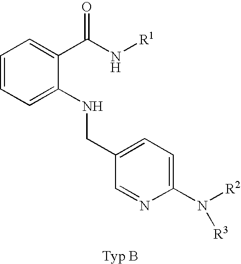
C1=CC=C(NCC2=CC=C(N([R2])[R3])N=C2)C(C(N[R1])=O)=C1
